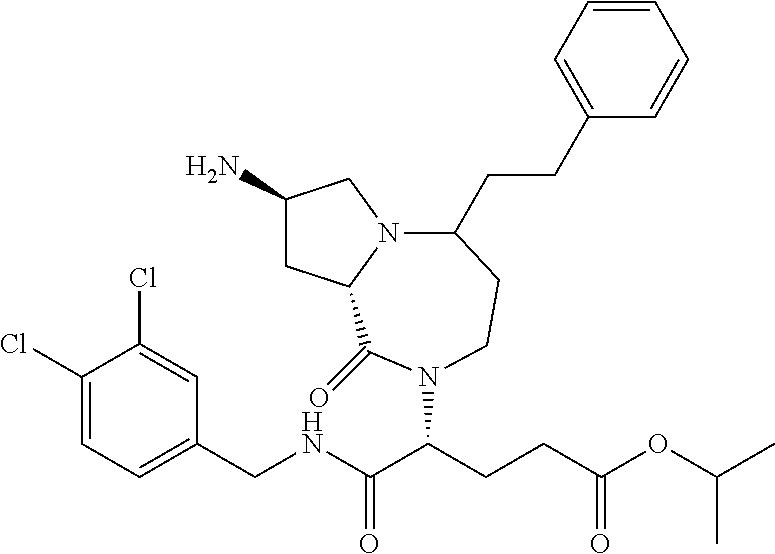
C1(N)CC2N(C1)C(CCC1=CC=CC=C1)CCN(C(CCC(OC(C)C)=O)C(NCC1=CC=C(Cl)C(Cl)=C1)=O)C2=O
